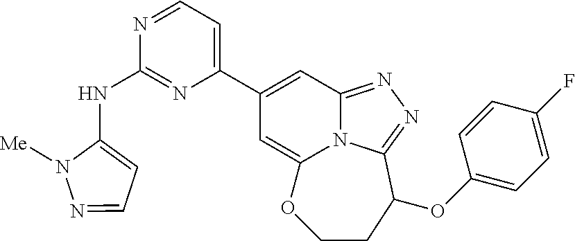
N(C1=NC(C2=CC3=NN=C4N3C(=C2)OCCC4OC2=CC=C(F)C=C2)=CC=N1)C1=CC=NN1[Me]
